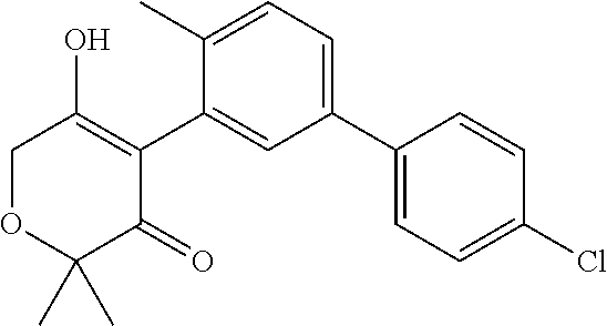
C1=C(C2=C(O)COC(C)(C)C2=O)C(C)=CC=C1C1=CC=C(Cl)C=C1
